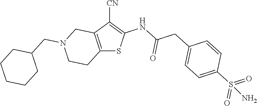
C12=C(C([CN])=C(NC(CC3=CC=C(S(=O)(=O)N)C=C3)=O)S1)CN(CC1CCCCC1)CC2
